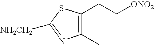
[NH2CH2]C1=NC(C)=C(CC[ONO2])S1
